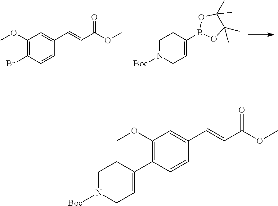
COC(C=CC1=CC(OC)=C(Br)C=C1)=O.C1(B2OC(C)(C)C(C)(C)O2)=CCN([Boc])CC1.COC(C=CC1=CC(OC)=C(C2=CCN([Boc])CC2)C=C1)=O
